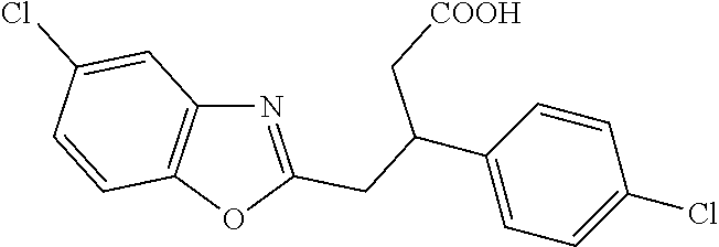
N1=C(CC(C[COOH])C2=CC=C(Cl)C=C2)OC2=C1C=C(Cl)C=C2
